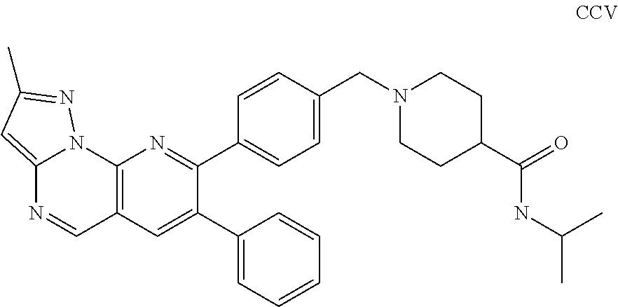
C12=C(C=C(C3=CC=CC=C3)C(C3=CC=C(CN4CCC(C(=O)NC(C)C)CC4)C=C3)=N1)C=NC1=CC(C)=NN21
